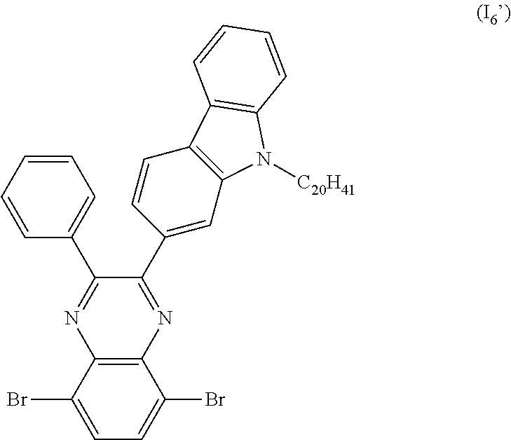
C1=CC=CC(C2=NC3=C(N=C2C2=CC4=C(C=C2)C2=C(N4[C20H41])C=CC=C2)C(Br)=CC=C3Br)=C1
